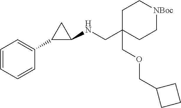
C1C(CNC2CC2C2=CC=CC=C2)(COCC2CCC2)CC[NBoc]C1
